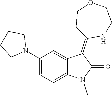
N1(C2=CC=C3C(=C2)C(=C2NCCOCC2)C(=O)N3C)CCCC1
